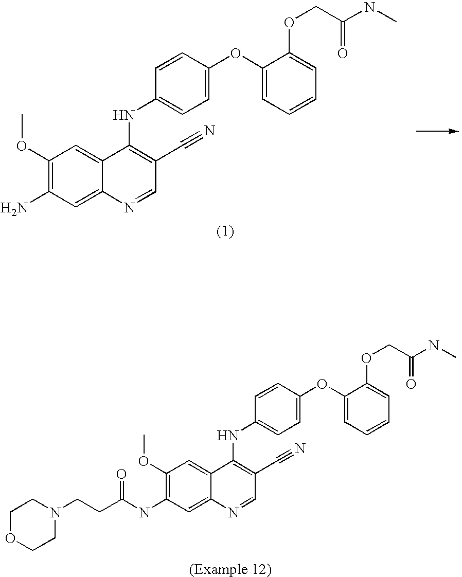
C1(OC)=C(N)C=C2C(=C1)C(NC1=CC=C(OC3=CC=CC=C3OCC(NC)=O)C=C1)=C(C#N)C=N2.C1OCCN(CCC(NC2=C(OC)C=C3C(=C2)N=CC(C#N)=C3NC2=CC=C(OC3=CC=CC=C3OCC(NC)=O)C=C2)=O)C1
